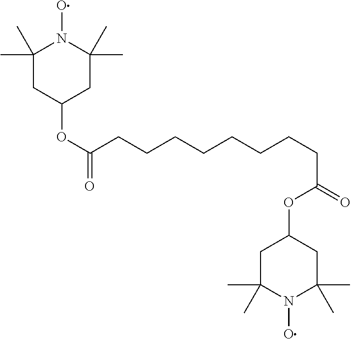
C1(C)(C)CC(OC(=O)CCCCCCCCC(OC2CC(C)(C)N(O)C(C)(C)C2)=O)CC(C)(C)N1O
